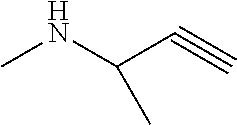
N(C(C#C)C)C
